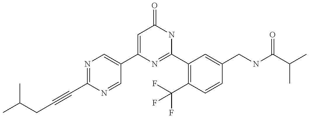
C1(C2=CN=C(C#CCC(C)C)N=C2)=CC(=O)NC(C2=C(C(F)(F)F)C=CC(CNC(C(C)C)=O)=C2)=N1
